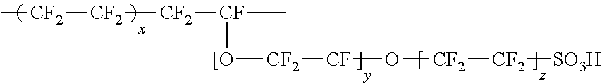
C[CF2][CF2][CF2][CF](C)[[O][CF2][CF]O[CF2][CF2][SO3H]
